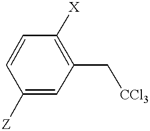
C(C1=C([X])C=CC([Z])=C1)[CCl3]
